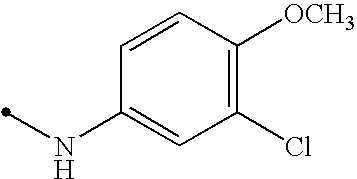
N(C1=CC(Cl)=C([OCH3])C=C1)C
